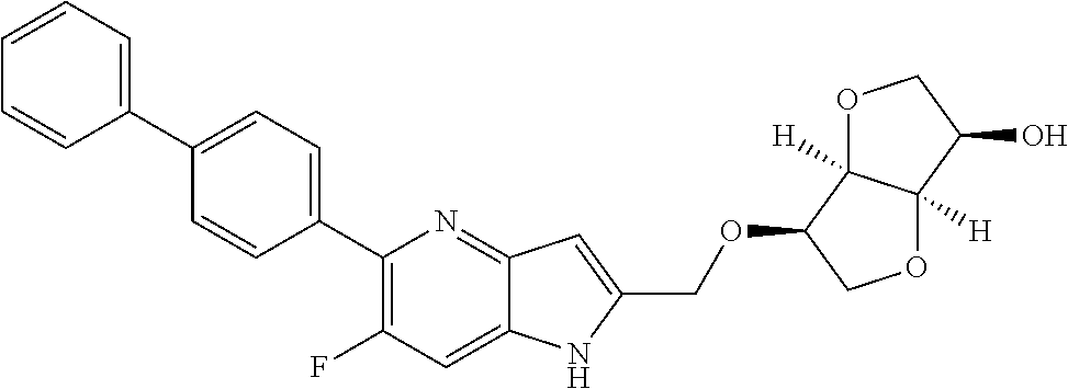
C1(C2=CC=C(C3=CC=CC=C3)C=C2)=C(F)C=C2C(=N1)C=C(COC1COC3([H])C1([H])OCC3O)N2
